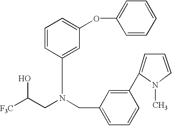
[F3C]C(CN(CC1=CC=CC(C2=CC=CN2C)=C1)CC1=CC(OC2=CC=CC=C2)=CC=C1)O
